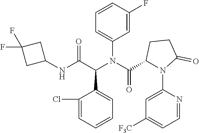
C1(Cl)=CC=CC=C1C(C(NC1CC(F)(F)C1)=O)N(C1=CC=CC(F)=C1)C(C1N(C2=CC([F3C])=CC=N2)C(=O)CC1)=O
